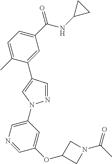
C1(C(NC2CC2)=O)=CC=C(C)C(C2=CN(C3=CN=CC(OC4CN(C(=O)C)C4)=C3)N=C2)=C1
